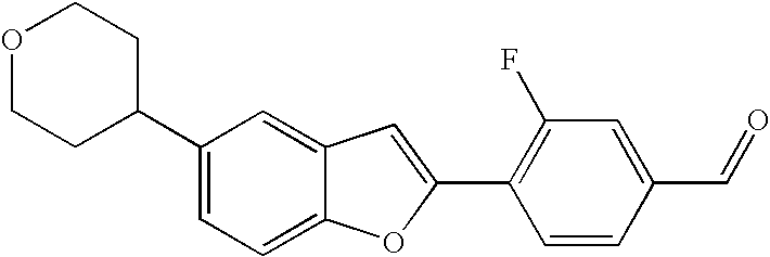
O1CCC(C2=CC=C3C(=C2)C=C(C2=C(F)C=C(C=O)C=C2)O3)CC1
